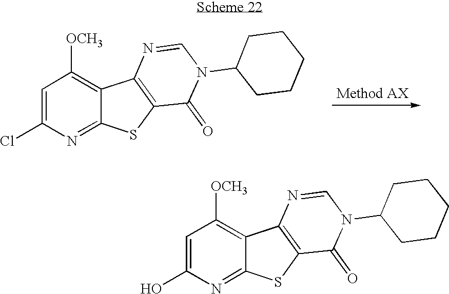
C1=C(Cl)N=C2C(=C1[OCH3])C1=C(S2)C(=O)N(C2CCCCC2)C=N1.C1=C(O)N=C2C(=C1[OCH3])C1=C(S2)C(=O)N(C2CCCCC2)C=N1
